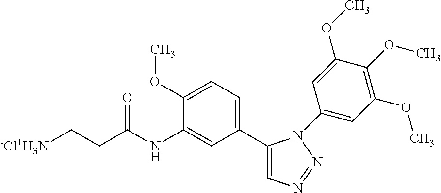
C1(C2=CC=C(OC)C(NC(CC[-Cl+H3N])=O)=C2)=CN=NN1C1=CC(OC)=C(OC)C(OC)=C1
